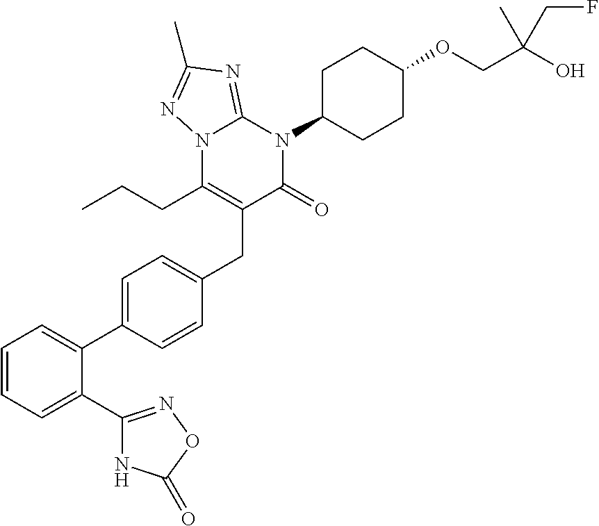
C1(C2=NOC(=O)N2)=CC=CC=C1C1=CC=C(CC2=C(CCC)N3C(=NC(C)=N3)N(C3CCC(OCC(O)(C)CF)CC3)C2=O)C=C1
